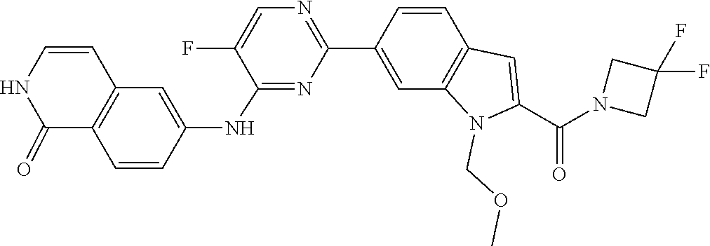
N1=C(NC2=CC3=C(C=C2)C(=O)NC=C3)C(F)=CN=C1C1=CC2=C(C=C1)C=C(C(N1CC(F)(F)C1)=O)N2COC
